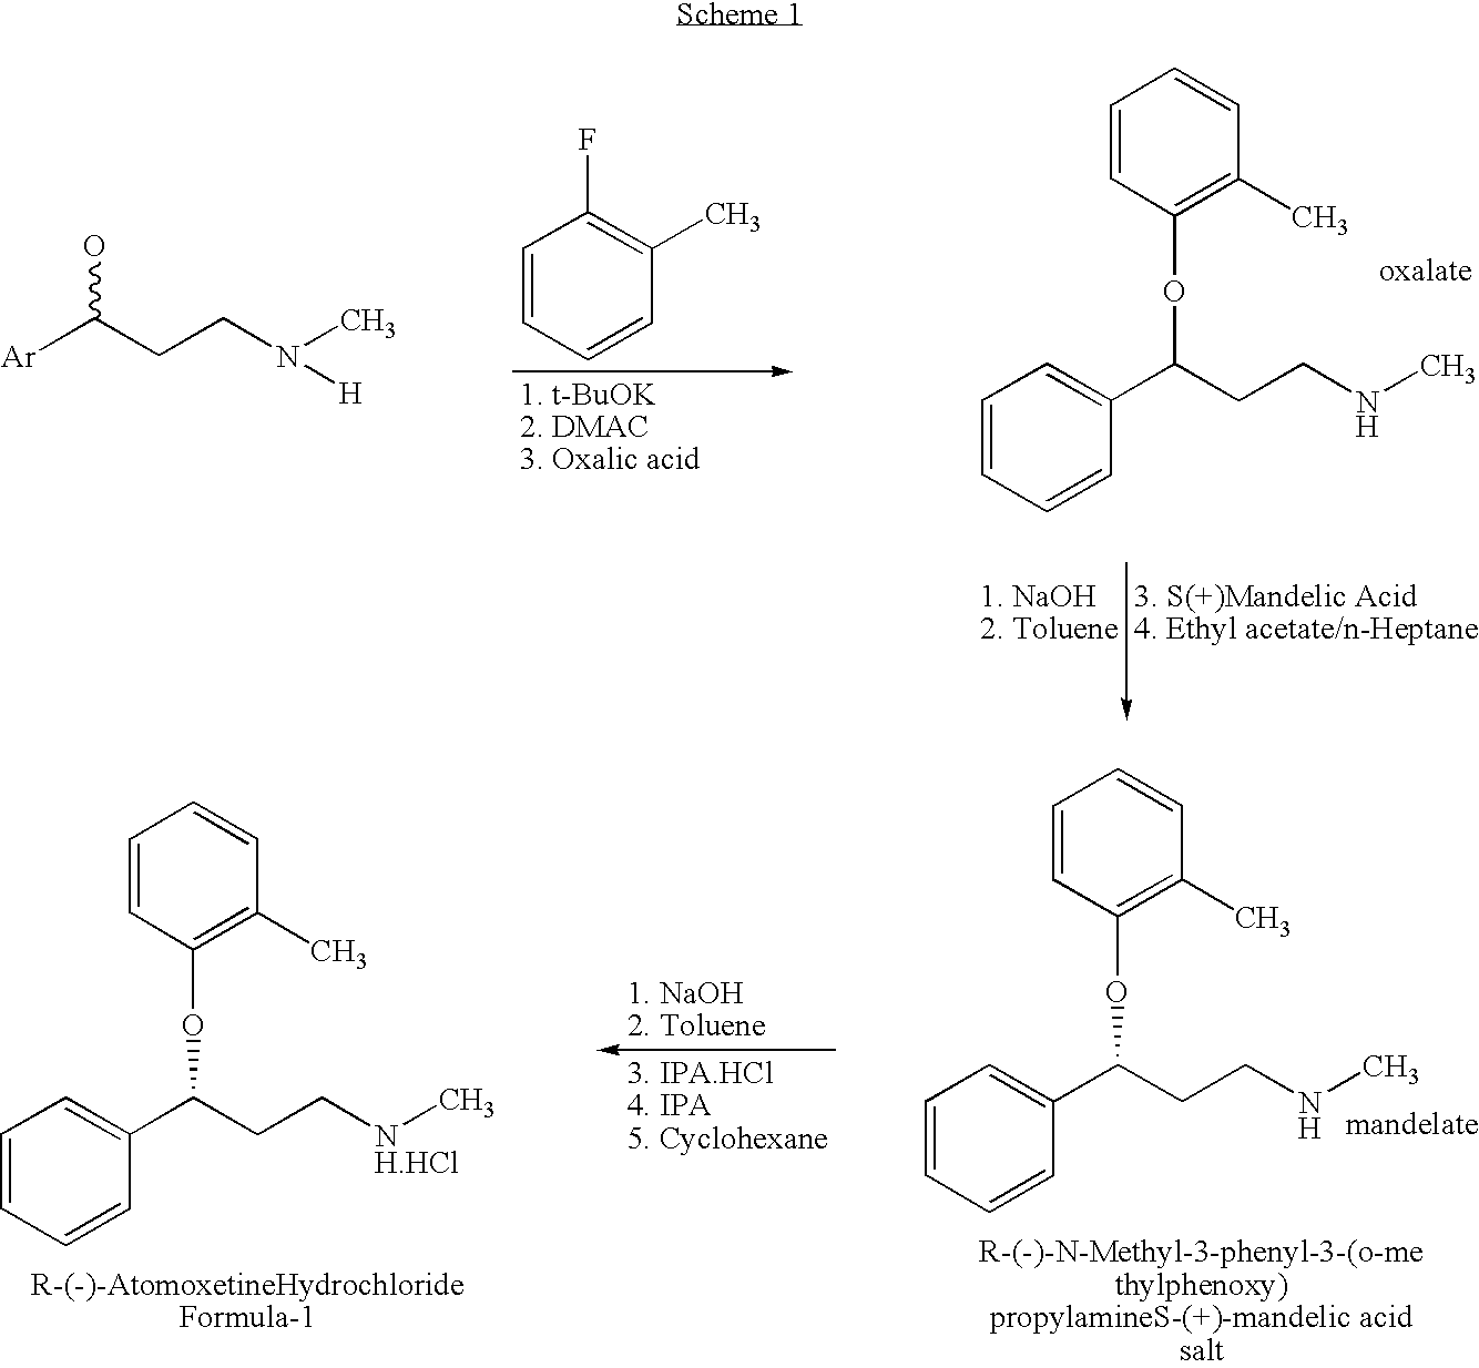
C1=CC=CC(C)=C1F.[Ar]C(CCN([H])C)O.C1=CC=CC(C(CCNC)OC2=C(C)C=CC=C2)=C1.C1=CC=CC(C(CCNC)OC2=C(C)C=CC=C2)=C1.C1=CC=CC(C(CC[NH.HCl]C)OC2=C(C)C=CC=C2)=C1
